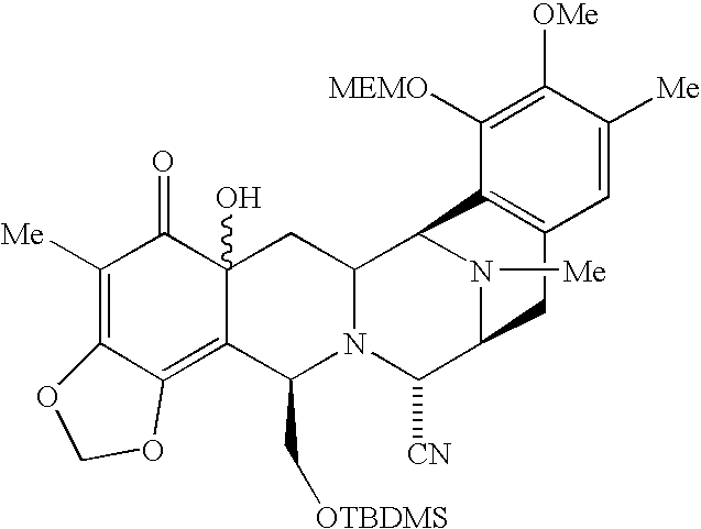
C1([Me])=C2C(=C3C(O)(C1=O)CC1N(C3C[OTBDMS])C([CN])C3N([Me])C1C1=C(C3)C=C([Me])C([OMe])=C1[MEMO])OCO2
